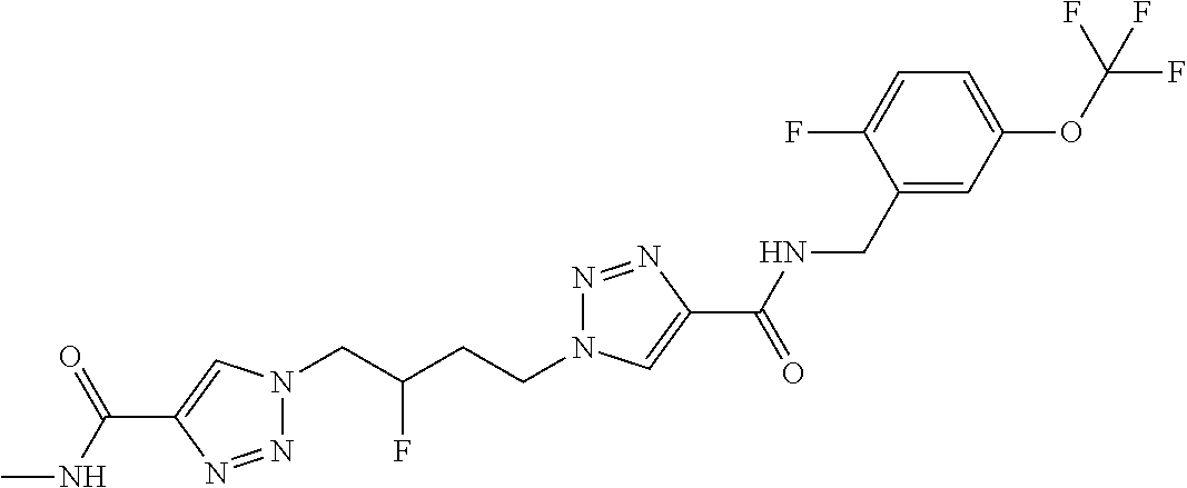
N1(CC(CCN2N=NC(C(=O)NCC3=CC(OC(F)(F)F)=CC=C3F)=C2)F)N=NC(C(NC)=O)=C1
